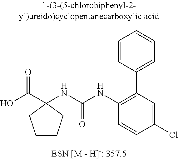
OC(C1(NC(NC2=C(C3=CC=CC=C3)C=C(Cl)C=C2)=O)CCCC1)=O
